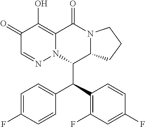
C1=C(F)C=CC(C(C2=C(F)C=C(F)C=C2)C2C3N(C(=O)C4=C(O)C(=O)C=NN24)CCC3)=C1
